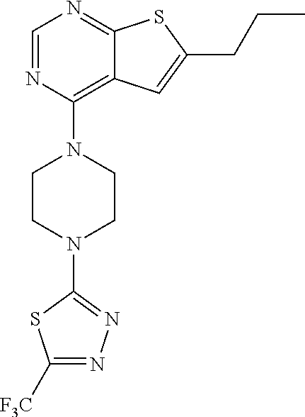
C1=NC(N2CCN(C3=NN=C([F3C])S3)CC2)=C2C(=N1)SC(CCC)=C2
